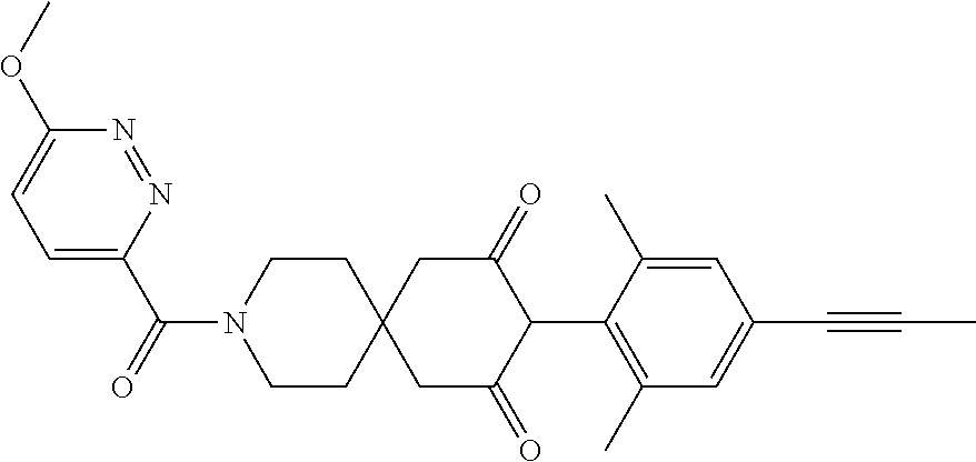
C1CN(C(=O)C2=CC=C(OC)N=N2)CCC12CC(=O)C(C1=C(C)C=C(C#CC)C=C1C)C(=O)C2
